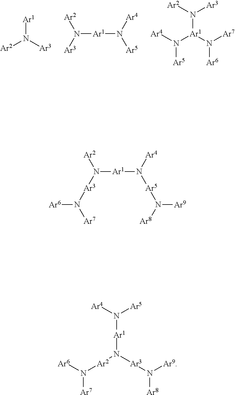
[Ar1]N([Ar3])[Ar2].N([Ar1]N([Ar4])[Ar5])([Ar3])[Ar2].N([Ar1](N([Ar5])[Ar4])N([Ar6])[Ar7])([Ar3])[Ar2].N([Ar1]N([Ar4])[Ar5]N([Ar8])[Ar9])([Ar3]N([Ar7])[Ar6])[Ar2].N([Ar1]N([Ar3]N([Ar8])[Ar9])[Ar2]N([Ar6])[Ar7])([Ar5])[Ar4]
